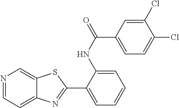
N1=CC=C2C(=C1)SC(C1=CC=CC=C1NC(=O)C1=CC=C(Cl)C(Cl)=C1)=N2
